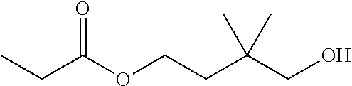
O=C(CC)OCCC(CO)(C)C
